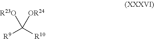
[R9]C([R10])([OR24])[R23O]
